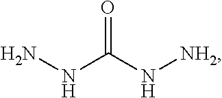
NNC(N[NH2])=O
